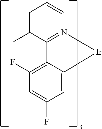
C1=C(C)C2=N(C=C1)[Ir]C1=CC(F)=CC(F)=C21
